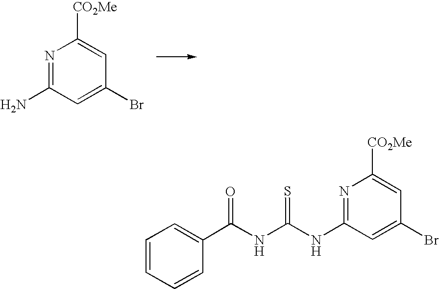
N1=C(N)C=C(Br)C=C1[CO2Me].N1=C(NC(NC(C2=CC=CC=C2)=O)=S)C=C(Br)C=C1[CO2Me]
